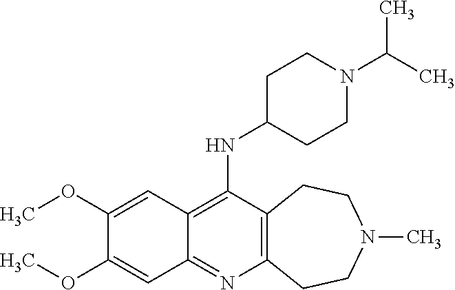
C12=C(C(NC3CCN(C(C)C)CC3)=C3C(=N1)C=C(OC)C(OC)=C3)CCN(C)CC2
